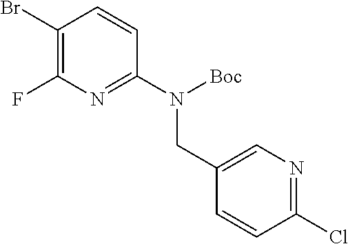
C1(Br)=C(F)N=C(N([Boc])CC2=CN=C(Cl)C=C2)C=C1
